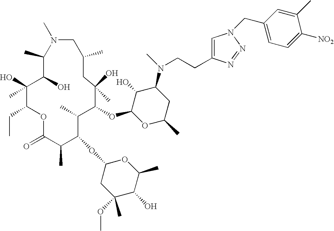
C1(C)C(O)C(O)(C)C(CC)OC(=O)C(C)C(OC2CC(C)(OC)C(O)C(C)O2)C(C)C(OC2OC(C)CC(N(C)CCC3=CN(CC4=CC=C([NO2])C(C)=C4)N=N3)C2O)C(O)(C)CC(C)CN1C
